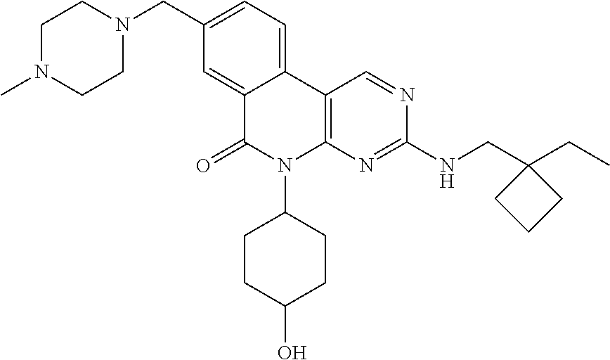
C1(CN2CCN(C)CC2)=CC=C2C(=C1)C(=O)N(C1CCC(O)CC1)C1=C2C=NC(NCC2(CC)CCC2)=N1
